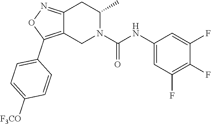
C12=C(C3=CC=C([F3CO])C=C3)ON=C1CC(C)N(C(NC1=CC(F)=C(F)C(F)=C1)=O)C2
